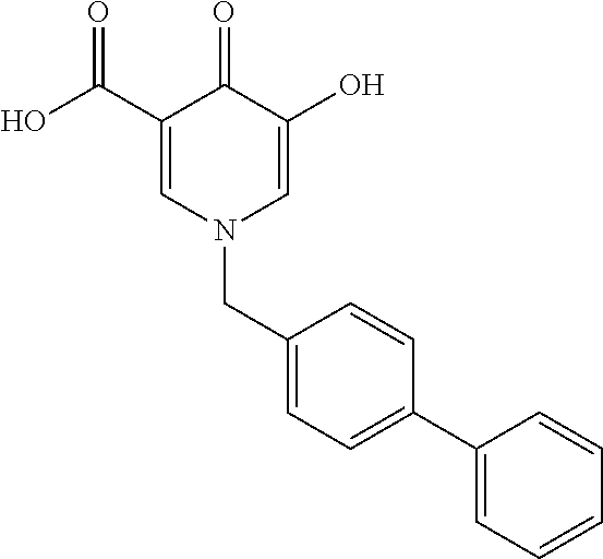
C1(C(O)=O)=CN(CC2=CC=C(C3=CC=CC=C3)C=C2)C=C(O)C1=O
